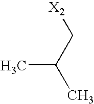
CC(C[X2])C
